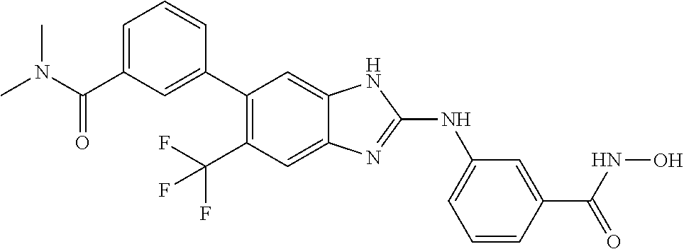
C(C1=C(C2=CC(C(N(C)C)=O)=CC=C2)C=C2C(=C1)N=C(NC1=CC=CC(C(NO)=O)=C1)N2)(F)(F)F
